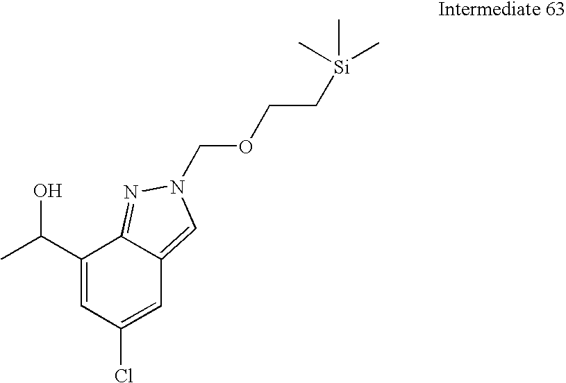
C1(C(O)C)=CC(Cl)=CC2=CN(COCC[Si](C)(C)C)N=C12
